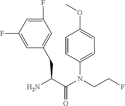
C1=CC(N(C(C(N)CC2=CC(F)=CC(F)=C2)=O)CCF)=CC=C1OC
